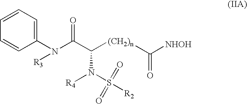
C1(N(C(C([(CH2)n]C([NHOH])=O)N(S([R2])(=O)=O)[R4])=O)[R3])=CC=CC=C1
